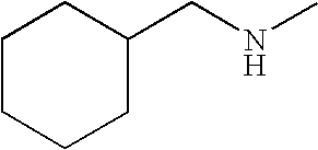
C1CCCC(CNC)C1
